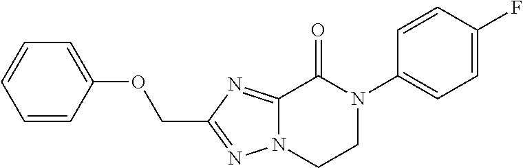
C1=CC(OCC2=NN3C(=N2)C(=O)N(C2=CC=C(F)C=C2)CC3)=CC=C1
